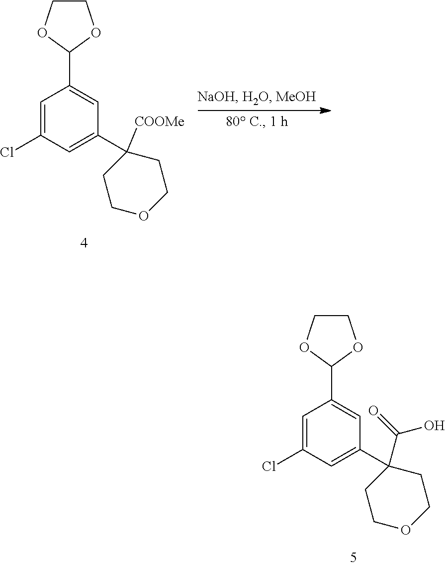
C1(C2=CC(C3(C(=O)O)CCOCC3)=CC(Cl)=C2)OCCO1.C1COC(C2=CC(C3([COOMe])CCOCC3)=CC(Cl)=C2)O1
